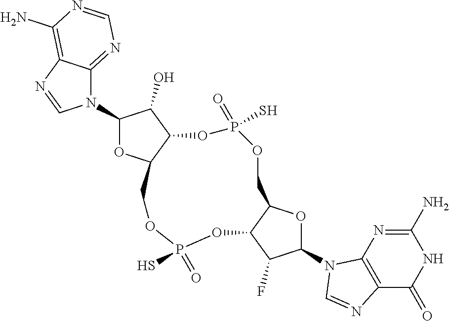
N1(C2OC3C(C2O)OP(=O)(S)OCC2C(OP(=O)(S)OC3)C(F)C(N3C4=C(C(=O)NC(N)=N4)N=C3)O2)C2=NC=NC(N)=C2N=C1
